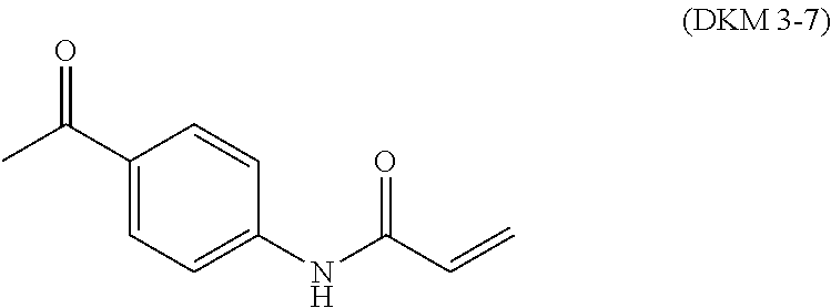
C1(C(C)=O)=CC=C(NC(C=C)=O)C=C1
